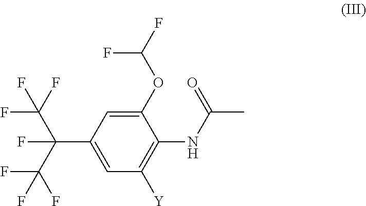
C1=C(C(C(F)(F)F)(F)C(F)(F)F)C=C(OC(F)F)C(NC(C)=O)=C1[Y]
